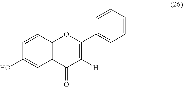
C1=CC2=C(C=C1O)C(=O)C([H])=C(C1=CC=CC=C1)O2
